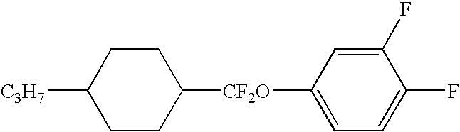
C1CC([C3H7])CCC1[CF2O]C1=CC=C(F)C(F)=C1
